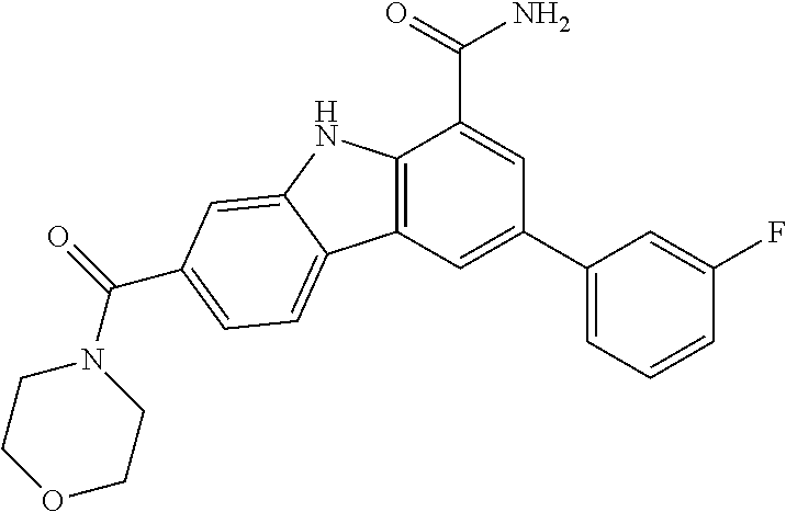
C12=C(C=C(C3=CC=CC(F)=C3)C=C1C(N)=O)C1=CC=C(C(N3CCOCC3)=O)C=C1N2
